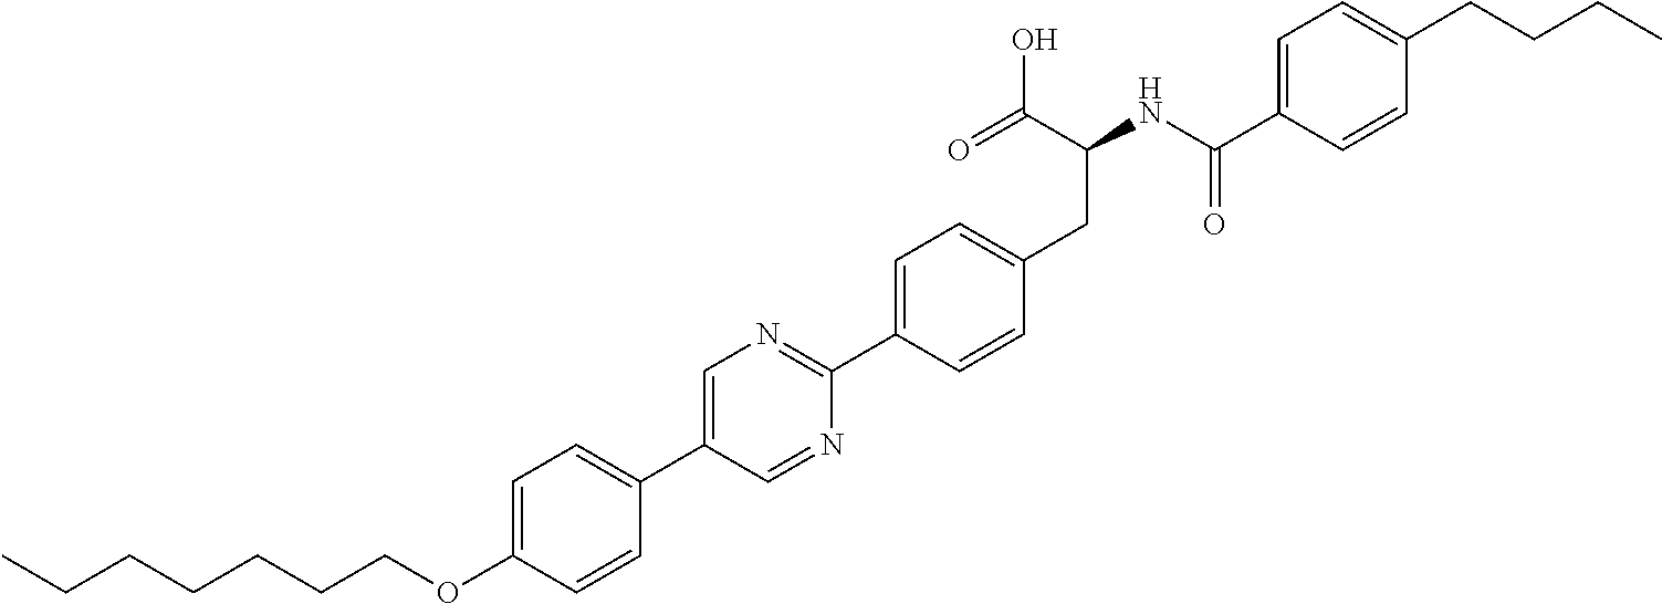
C(OC1=CC=C(C2=CN=C(C3=CC=C(CC(NC(C4=CC=C(CCCC)C=C4)=O)C(O)=O)C=C3)N=C2)C=C1)CCCCCC
